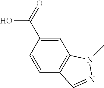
C1=C(C(=O)O)C=CC2=C1N(C)N=C2
